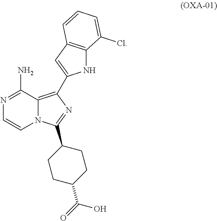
N1=C(N)C2=C(C3=CC4=C(N3)C(Cl)=CC=C4)N=C(C3CCC(C(=O)O)CC3)N2C=C1
